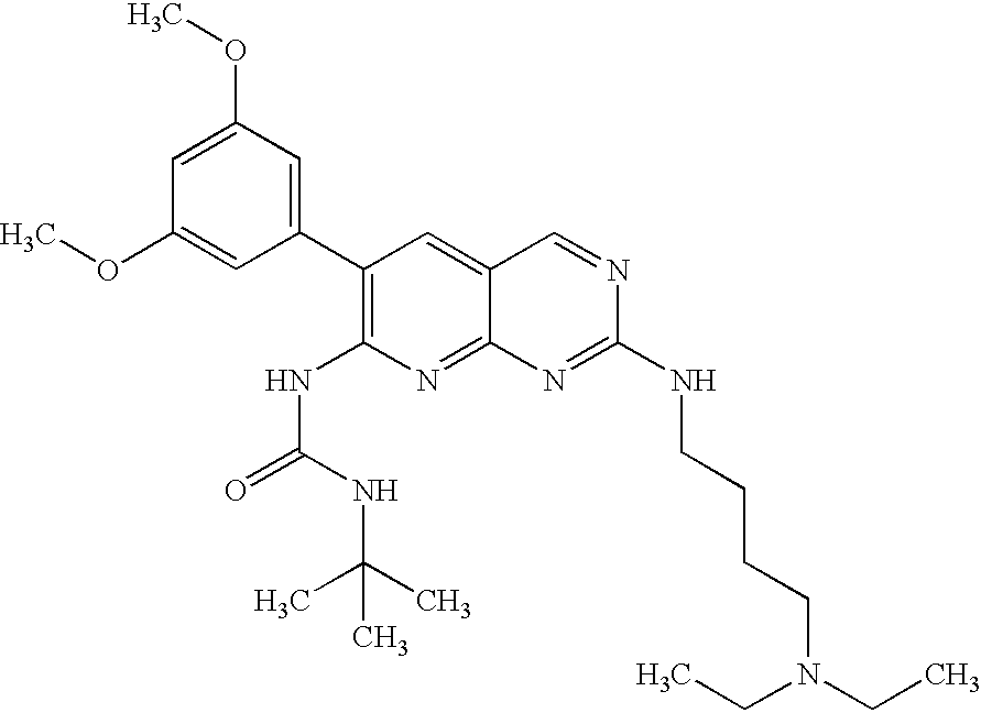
C1=C(OC)C=C(C2=C(NC(=O)NC(C)(C)C)N=C3C(=C2)C=NC(NCCCCN(CC)CC)=N3)C=C1OC
